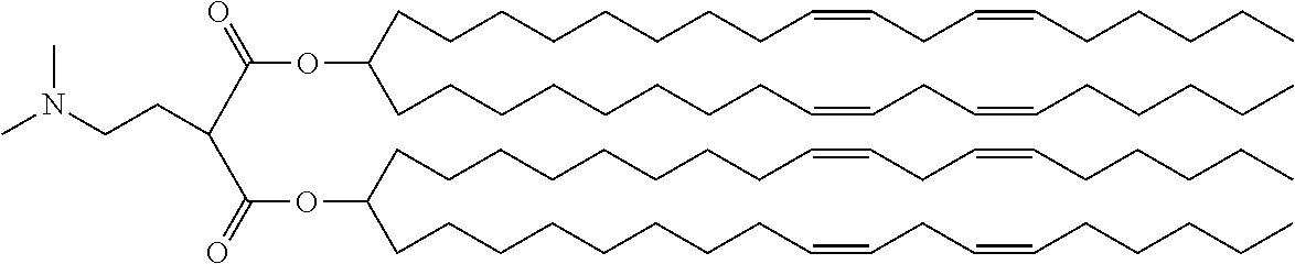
C(CCCCCCC=CCC=CCCCCC)CC(CCCCCCCCC=CCC=CCCCCC)OC(=O)C(C(OC(CCCCCCCCC=CCC=CCCCCC)CCCCCCCCC=CCC=CCCCCC)=O)CCN(C)C
